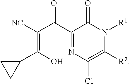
C1(C(C(=C(C2CC2)O)[NC])=O)=NC(Cl)=C([R2])N([R1])C1=O
